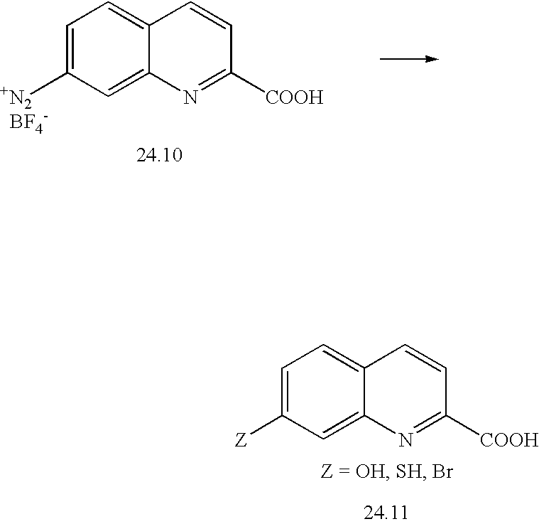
C1=C([Z])C=C2C(=C1)C=CC([COOH])=N2.C1=C([+N2])C=C2C(=C1)C=CC([COOH])=N2.[BF4-]
